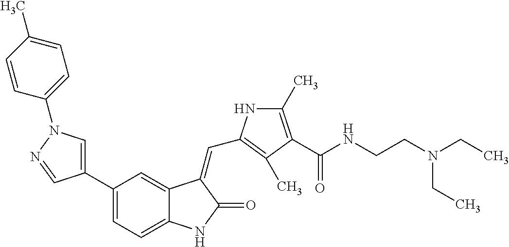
C1=C(C2=CC=C3C(=C2)C(=CC2=C(C)C(C(NCCN(CC)CC)=O)=C(C)N2)C(=O)N3)C=NN1C1=CC=C(C)C=C1
